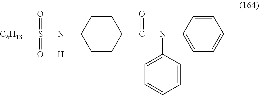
[C6H13]S(N(C1CCC(C(N(C2=CC=CC=C2)C2=CC=CC=C2)=O)CC1)[H])(=O)=O
